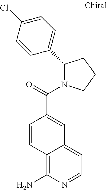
C1(N)=C2C(=CC=N1)C=C(C(=O)N1C(C3=CC=C(Cl)C=C3)CCC1)C=C2
